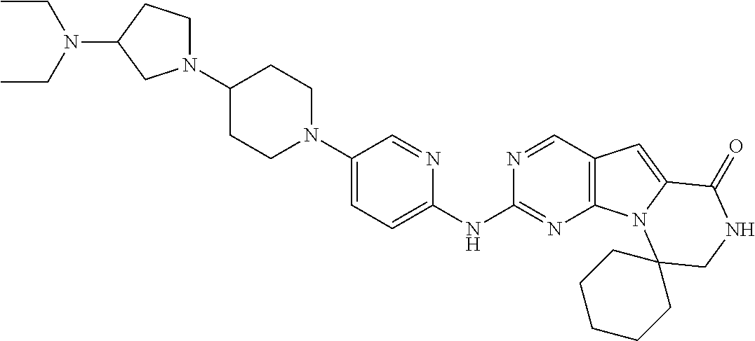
C1(N2CCC(N(CC)CC)C2)CCN(C2=CC=C(NC3=NC4=C(C=N3)C=C3N4C4(CNC3=O)CCCCC4)N=C2)CC1
